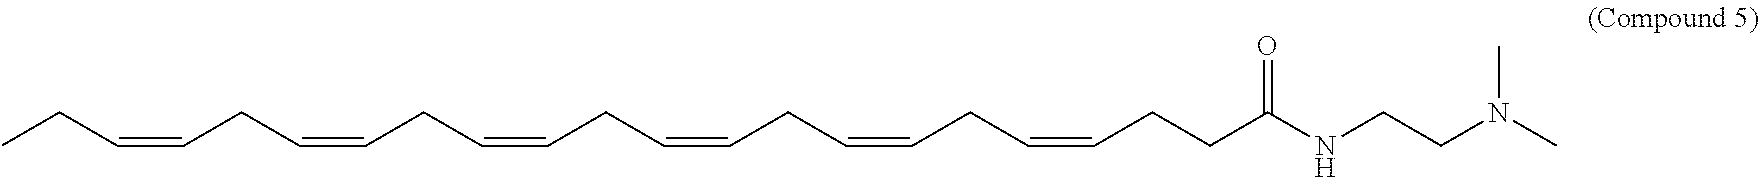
CCC=CCC=CCC=CCC=CCC=CCC=CCCC(NCCN(C)C)=O
